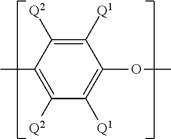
C1([Q1])=C([Q2])C(C)=C([Q2])C([Q1])=C1OC
